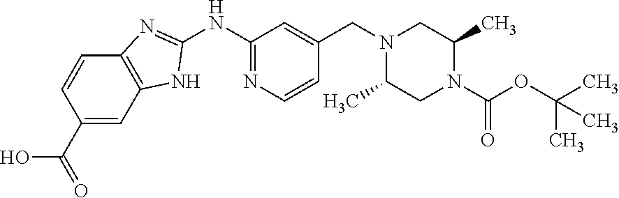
C1(NC2=NC=CC(CN3CC(C)N(C(OC(C)(C)C)=O)CC3C)=C2)=NC2=C(N1)C=C(C(=O)O)C=C2
